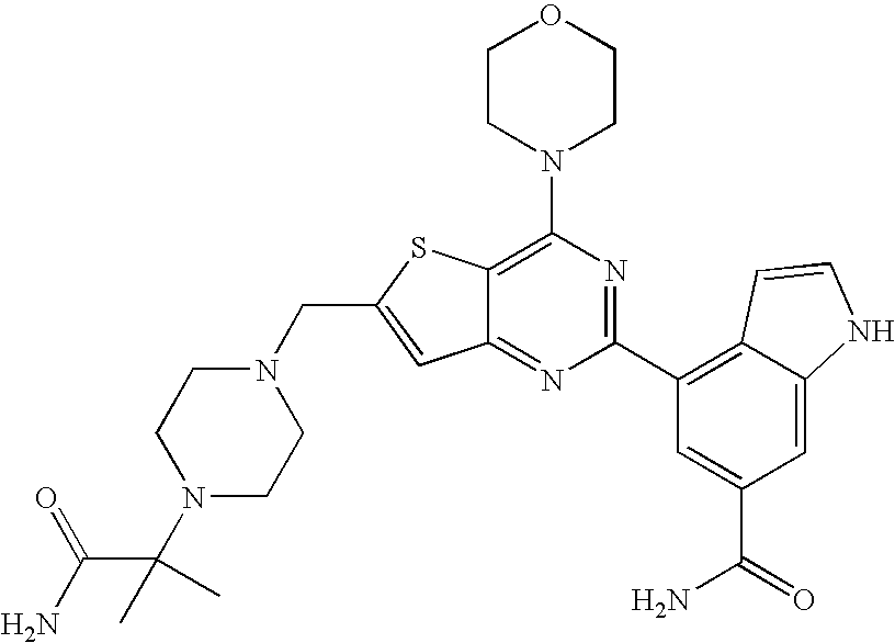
N1(CC2=CC3=NC(C4=C5C(=CC(C(N)=O)=C4)NC=C5)=NC(N4CCOCC4)=C3S2)CCN(C(C(=O)N)(C)C)CC1
